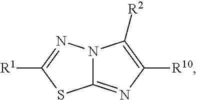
C12=NC([R10])=C([R2])N1N=C([R1])S2
